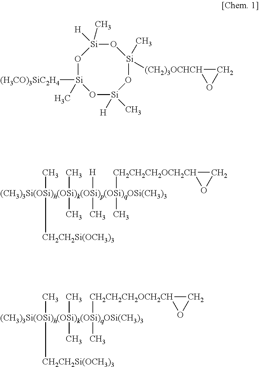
[(CH3)3Si(OSi)h(OSi)k(OSi)p(OSi)qOSi(CH3)3](C)([CH2CH2Si(OCH3)3])(C)(C)([H])(C)([CH2CH2CH2OCH2CH]1OC1)C.[(CH3)3Si(OSi)h(OSi)k(OSi)qOSi(CH3)3](C)([CH2CH2Si(OCH3)3])(C)(C)([CH2CH2CH2OCH2CH]1OC1)C.O1[Si](C)([(H3CO)3SiC2H4])O[Si](C)([H])O[Si](C)([(CH2)3OCHCH]2OC2)O[Si]1([H])C
